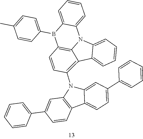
N12C3=C(B(C4=CC=C(C)C=C4)C4=CC=CC=C14)C=CC(N1C4=C(C5=CC=C(C6=CC=CC=C6)C=C15)C=CC(C1=CC=CC=C1)=C4)=C3C1=CC=CC=C21
